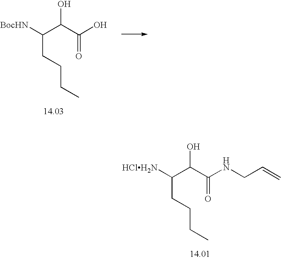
C(C(C(NCC=C)=O)O)([HClH2N])CCCC.C(C(C(O)=O)O)([BocHN])CCCC
